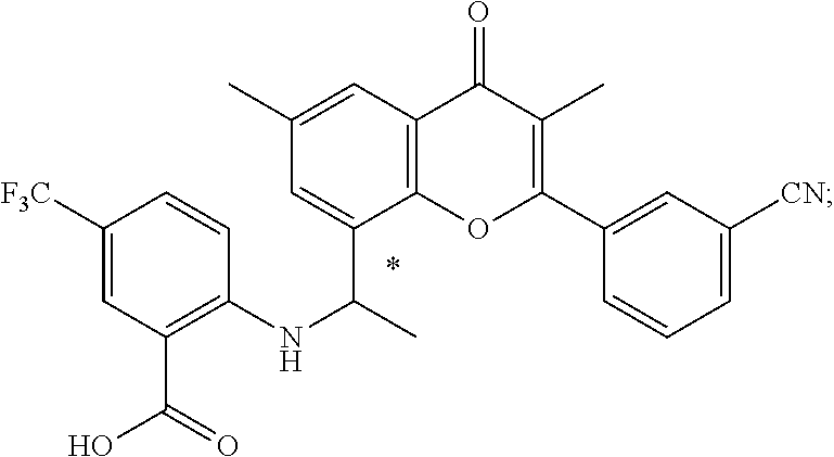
C1([F3C])=CC(C(=O)O)=C(NC(C)C2=CC(C)=CC3=C2OC(C2=CC([CN])=CC=C2)=C(C)C3=O)C=C1
